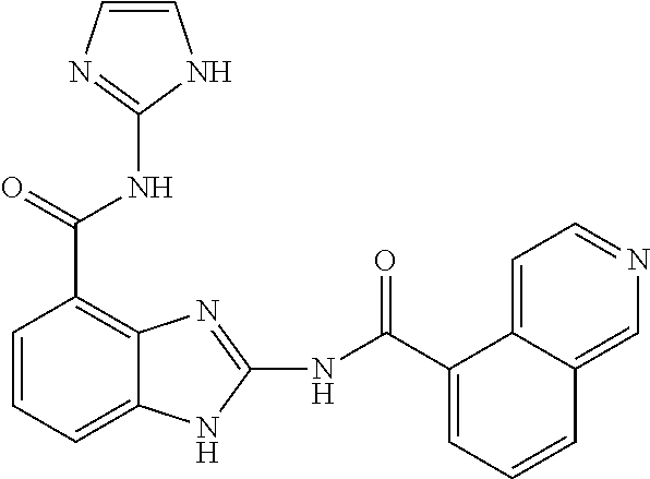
N(C(C1=C2C(=CC=C1)NC(NC(C1=CC=CC3=CN=CC=C13)=O)=N2)=O)C1=NC=CN1
